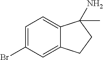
C1=C(Br)C=C2C(=C1)C(N)(C)CC2
